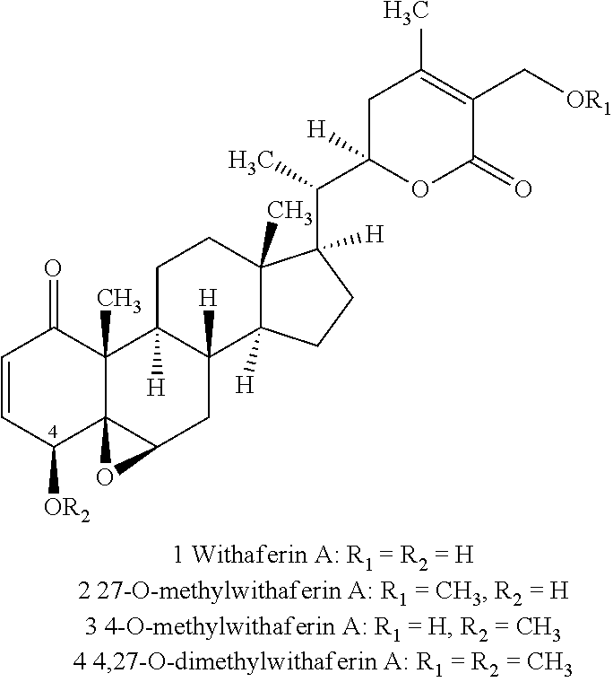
C1C(C(C2([H])C3(C)C([H])(CC2)C2([H])C([H])(CC3)C3(C)C4(C(C2)O4)C([OR2])C=CC3=O)C)([H])OC(=O)C(C[OR1])=C1C
